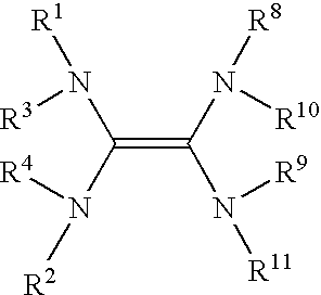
C(=C(N([R11])[R9])N([R8])[R10])(N([R1])[R3])N([R2])[R4]
